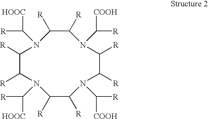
C1([R])C([R])N(C([HOOC])[R])C([R])C([R])N(C([COOH])[R])C([R])C([R])N(C([COOH])[R])C([R])C([R])N1C([HOOC])[R]
